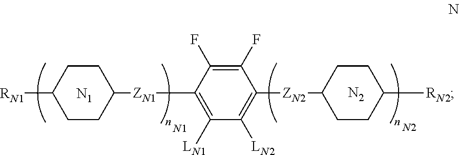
[N1].C1CC([ZN1]C2=C([LN1])C([LN2])=C([ZN2]C3CCC([RN2])CC3)C(F)=C2F)CCC1[RN1].[N2].[N2].[N1]
